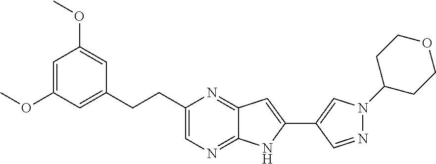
C12=NC(CCC3=CC(OC)=CC(OC)=C3)=CN=C1NC(C1=CN(C3CCOCC3)N=C1)=C2
